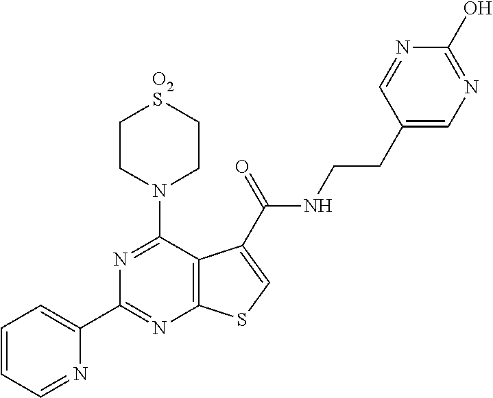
C1(C2=NC3=C(C(N4CC[O2S]CC4)=N2)C(C(NCCC2=CN=C(O)N=C2)=O)=CS3)=CC=CC=N1
